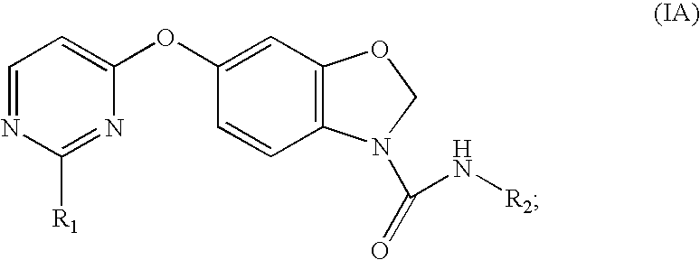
O(C1=CC=NC([R1])=N1)C1=CC2=C(C=C1)N(C(N[R2])=O)CO2
